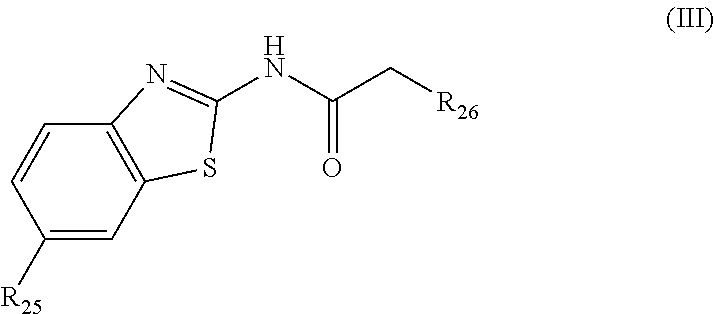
C1([R25])=CC2=C(C=C1)N=C(NC(C[R26])=O)S2
